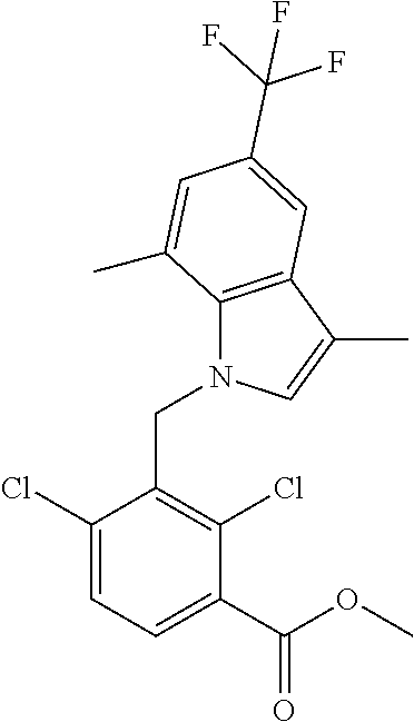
N1(CC2=C(Cl)C(C(OC)=O)=CC=C2Cl)C2=C(C(C)=C1)C=C(C(F)(F)F)C=C2C
